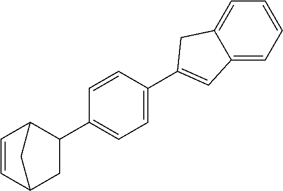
C1(C2=CC=C(C3=CC4=CC=CC=C4C3)C=C2)C2C=CC(C1)C2
